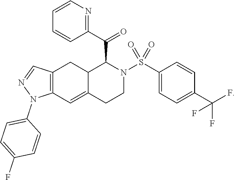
C1=CC(C(=O)C2N(S(C3=CC=C(C(F)(F)F)C=C3)(=O)=O)CCC3=CC4=C(CC23)C=NN4C2=CC=C(F)C=C2)=NC=C1
